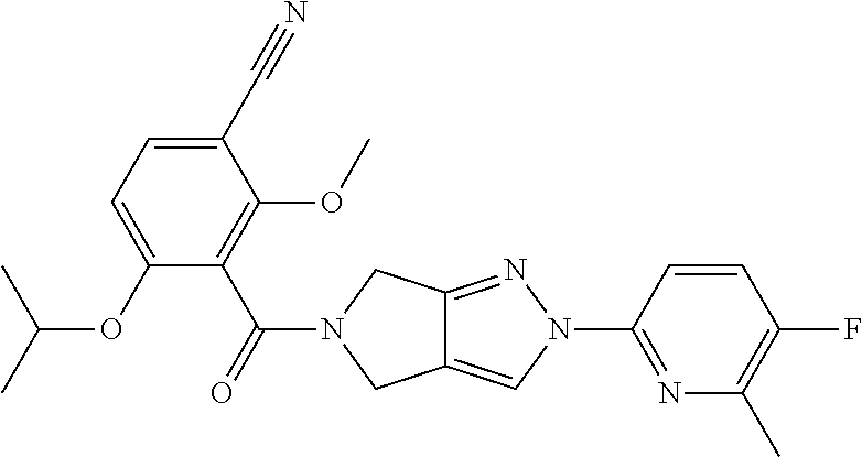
C1(C#N)=CC=C(OC(C)C)C(C(=O)N2CC3=CN(C4=NC(C)=C(F)C=C4)N=C3C2)=C1OC
